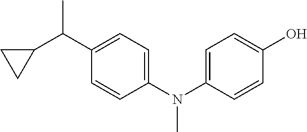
CN(C1=CC=C(C(C2CC2)C)C=C1)C1=CC=C(O)C=C1
